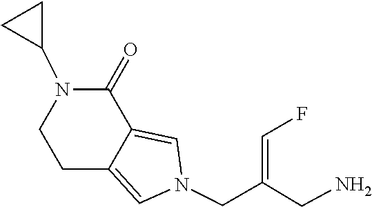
C1CC2=CN(CC(=CF)CN)C=C2C(=O)N1C1CC1
